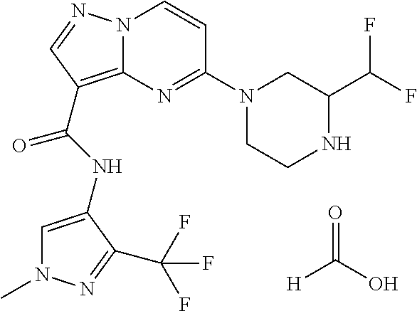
N(C(=O)C1=C2N(N=C1)C=CC(N1CCNC(C(F)F)C1)=N2)C1=CN(C)N=C1C(F)(F)F.[H]C(O)=O
